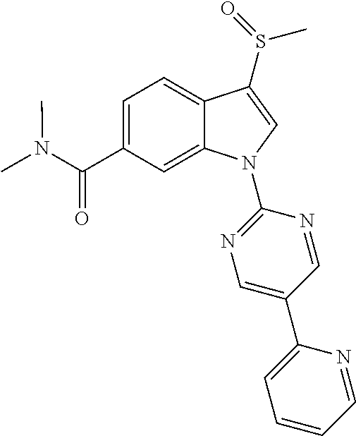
C(C1=CC=C2C(=C1)N(C1=NC=C(C3=CC=CC=N3)C=N1)C=C2S(C)=O)(=O)N(C)C
